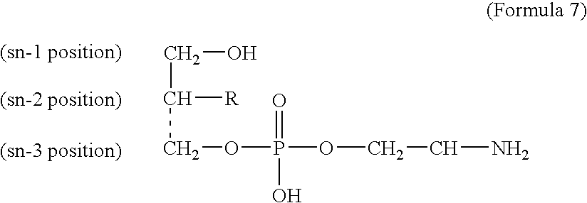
C(O)C([R])COP(O)(OCCN)=O
